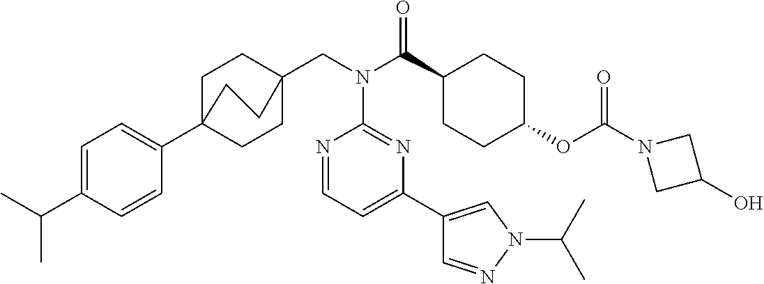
C1=C(C(C)C)C=CC(C23CCC(CN(C(C4CCC(OC(N5CC(O)C5)=O)CC4)=O)C4=NC(C5=CN(C(C)C)N=C5)=CC=N4)(CC2)CC3)=C1
